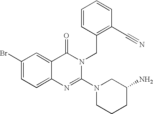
C12=CC=C(Br)C=C1C(=O)N(CC1=C(C#N)C=CC=C1)C(N1CCCC(N)C1)=N2
